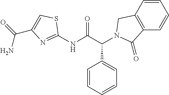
C1(NC(C(C2=CC=CC=C2)N2CC3=C(C=CC=C3)C2=O)=O)=NC(C(=O)N)=CS1
